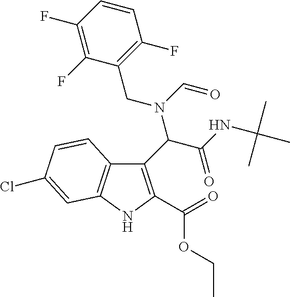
C1(C(C(=O)NC(C)(C)C)N(C=O)CC2=C(F)C=CC(F)=C2F)=C(C(=O)OCC)NC2=C1C=CC(Cl)=C2
